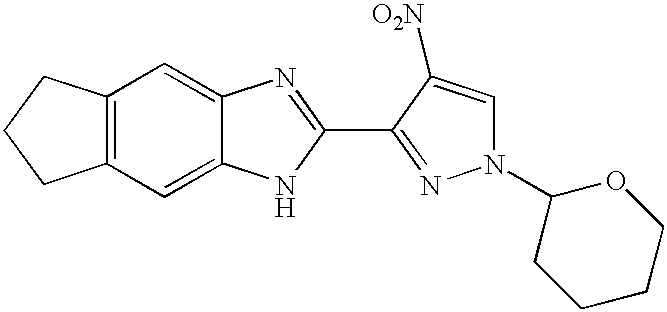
C12=C(C=C3C(=C1)N=C(C1=NN(C4CCCCO4)C=C1[O2N])N3)CCC2
